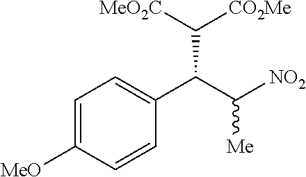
[MeO2C]C([CO2Me])C(C([NO2])[Me])C1=CC=C([MeO])C=C1
